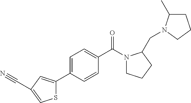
C1=CC(C(N2CCCC2CN2C(C)CCC2)=O)=CC=C1C1=CC(C#N)=CS1
